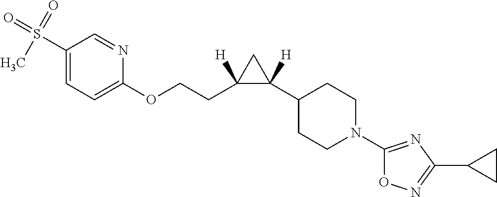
C1(S(=O)(=O)C)=CC=C(OCCC2([H])C([H])(C3CCN(C4=NC(C5CC5)=NO4)CC3)C2)N=C1
